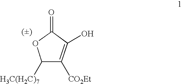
C1([H3C(H2C)7])C([CO2Et])=C(O)C(=O)O1
